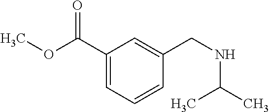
C1(C(=O)OC)=CC=CC(CNC(C)C)=C1
